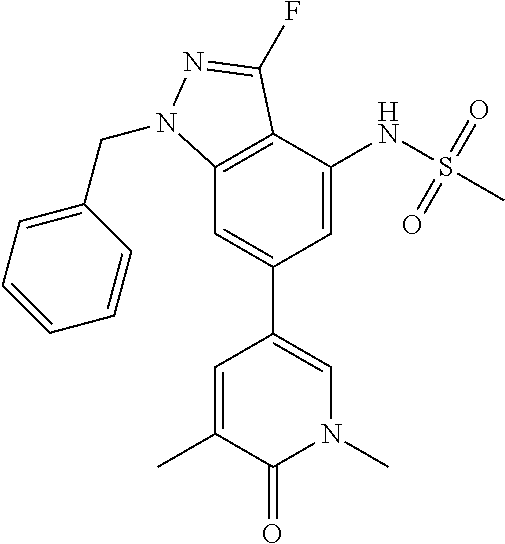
CC1=CC(C2=CC3=C(C(NS(C)(=O)=O)=C2)C(F)=NN3CC2=CC=CC=C2)=CN(C)C1=O
